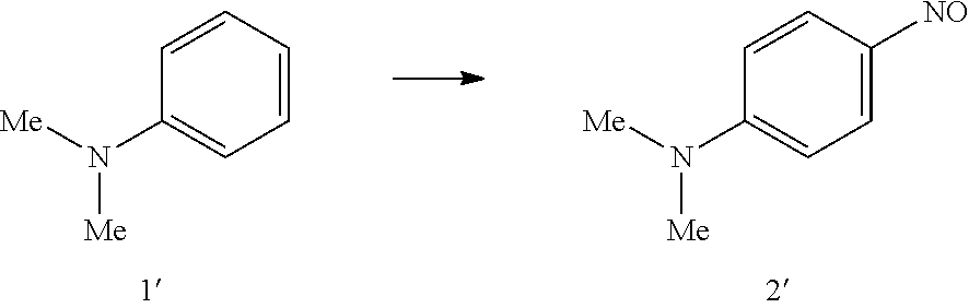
[Me]N(C1=CC=CC=C1)[Me].[Me]N(C1=CC=C([NO])C=C1)[Me]
